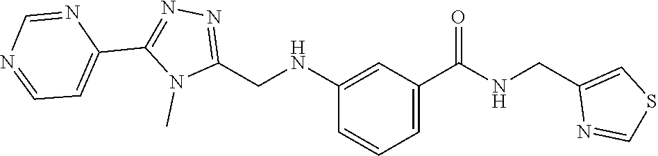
C1(NCC2=NN=C(C3=CC=NC=N3)N2C)=CC(C(NCC2=CSC=N2)=O)=CC=C1
